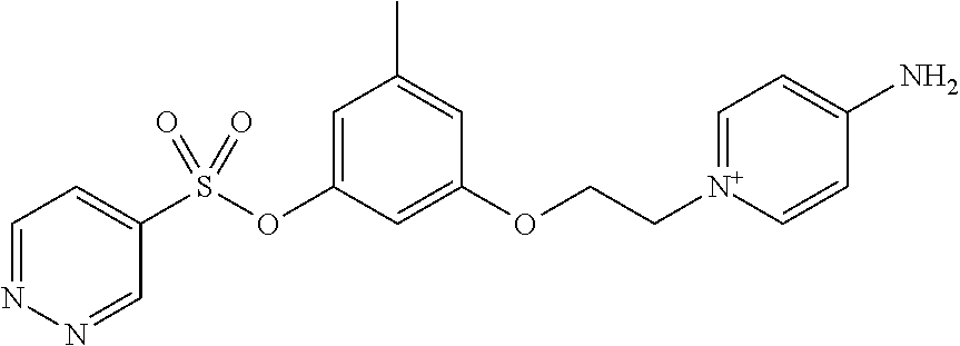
C1=NN=CC(S(OC2=CC(C)=CC(OCC[N+]3=CC=C(N)C=C3)=C2)(=O)=O)=C1
